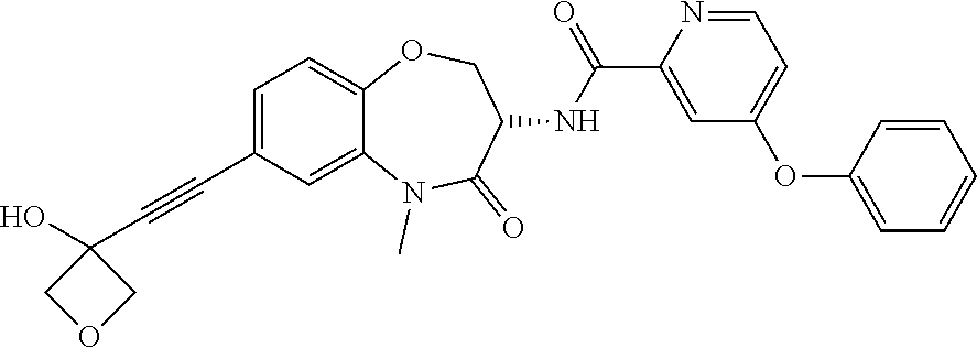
C1=C(C#CC2(O)COC2)C=C2C(=C1)OCC(NC(C1=CC(OC3=CC=CC=C3)=CC=N1)=O)C(=O)N2C
